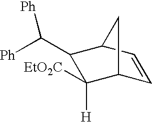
C1=CC2C(C([Ph])[Ph])C([EtO2C])([H])C1C2
